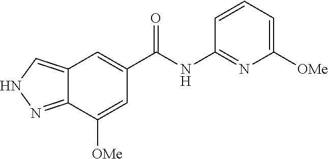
N1N=C2C(=C1)C=C(C(NC1=NC([OMe])=CC=C1)=O)C=C2[OMe]
